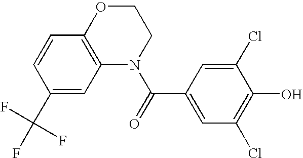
C1OC2=C(N(C(=O)C3=CC(Cl)=C(O)C(Cl)=C3)C1)C=C(C(F)(F)F)C=C2
